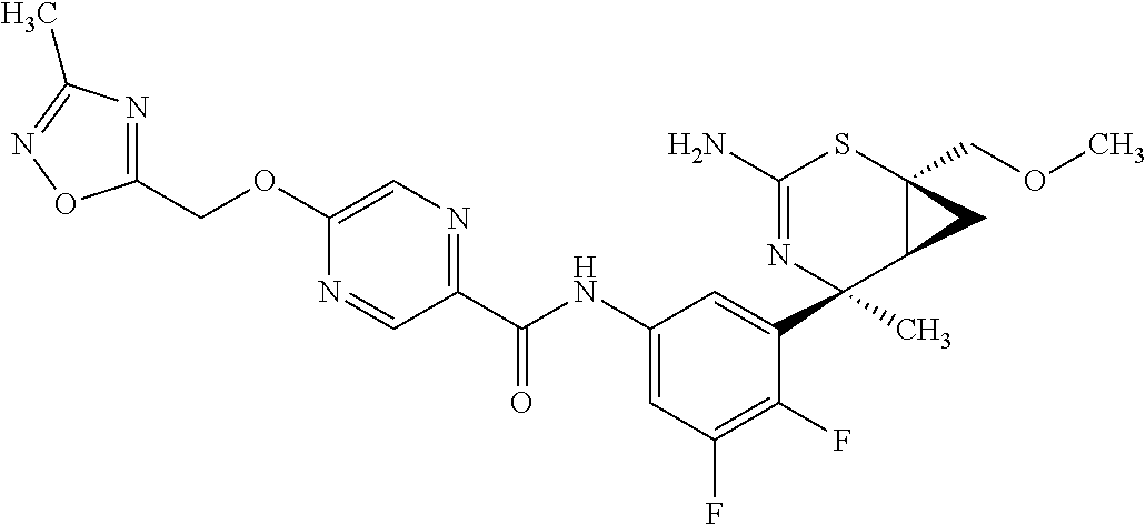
C1(N)=NC(C2=CC(NC(C3=NC=C(OCC4=NC(C)=NO4)N=C3)=O)=CC(F)=C2F)(C)C2C(COC)(S1)C2
